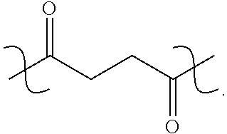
CC(CCC(=O)C)=O
